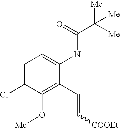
C1=C(Cl)C(O[Me])=C(C=C[COOEt])C(NC(=O)C([Me])([Me])[Me])=C1
